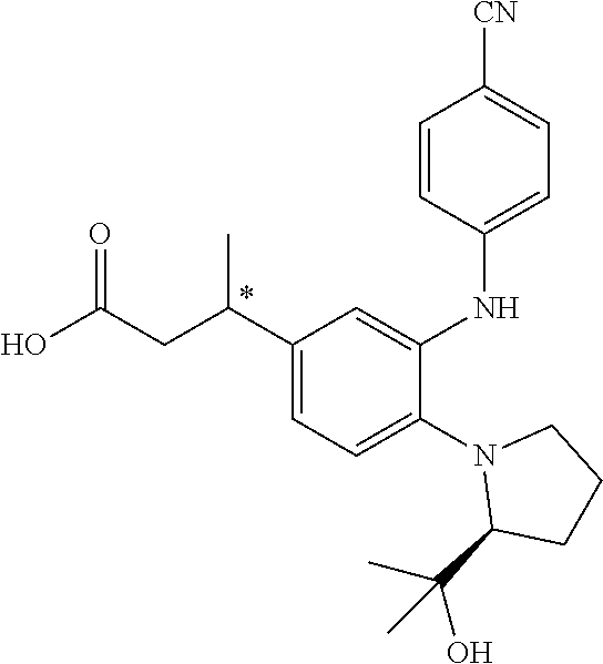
N1(C2=CC=C(C(CC(O)=O)C)C=C2NC2=CC=C([CN])C=C2)C(C(C)(O)C)CCC1
